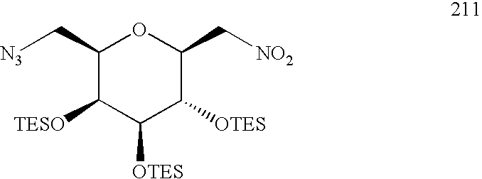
C1(C[N3])C([TESO])C([OTES])C([OTES])C(C[NO2])O1
